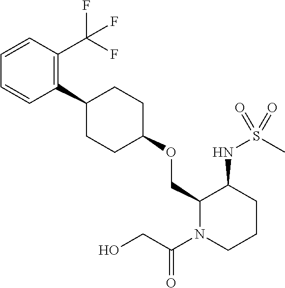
C1(OCC2N(C(=O)CO)CCCC2NS(=O)(C)=O)CCC(C2=C(C(F)(F)F)C=CC=C2)CC1
